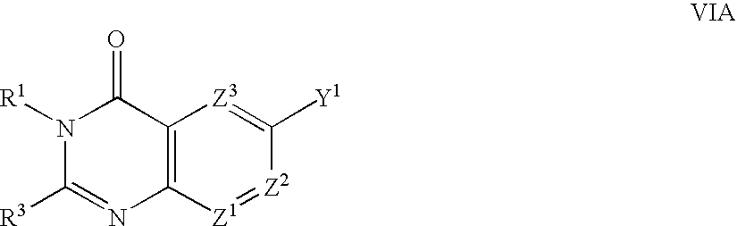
C12=C([Z1]=[Z2]C([Y1])=[Z3]1)N=C([R3])N([R1])C2=O
